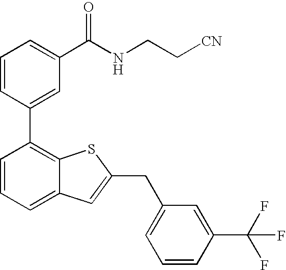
C1=CC(C2=C3C(=CC=C2)C=C(CC2=CC=CC(C(F)(F)F)=C2)S3)=CC(C(NCC[CN])=O)=C1
